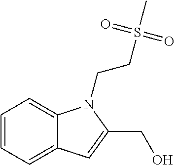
C1=CC=C2C(=C1)N(CCS(C)(=O)=O)C(CO)=C2
